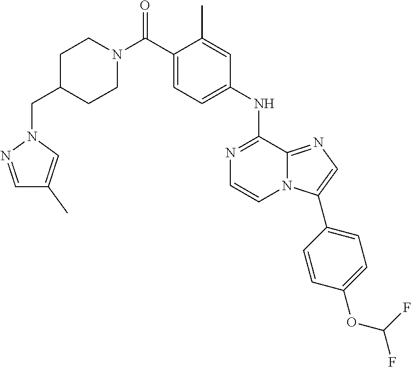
C1(C)=CC(NC2=NC=CN3C2=NC=C3C2=CC=C(OC(F)F)C=C2)=CC=C1C(N1CCC(CN2N=CC(C)=C2)CC1)=O
